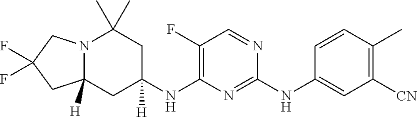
N12C([H])(CC(NC3=C(F)C=NC(NC4=CC([CN])=C(C)C=C4)=N3)([H])CC1(C)C)CC(F)(F)C2
